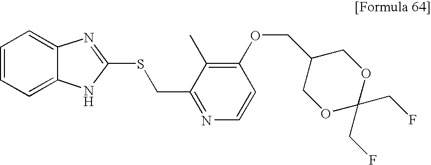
C1(OCC2COC(CF)(CF)OC2)=C(C)C(CSC2=NC3=CC=CC=C3N2)=NC=C1
